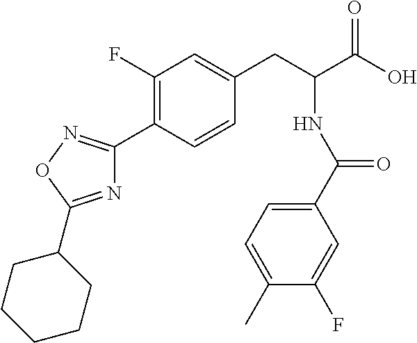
C1(F)=C(C2=NOC(C3CCCCC3)=N2)C=CC(CC(C(O)=O)NC(C2=CC=C(C)C(F)=C2)=O)=C1
